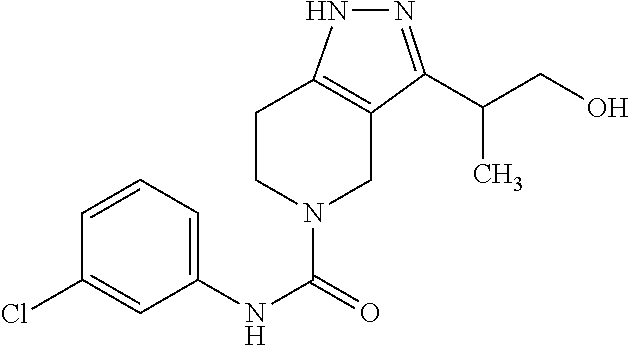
C1CN(C(NC2=CC=CC(Cl)=C2)=O)CC2=C1NN=C2C(CO)C
